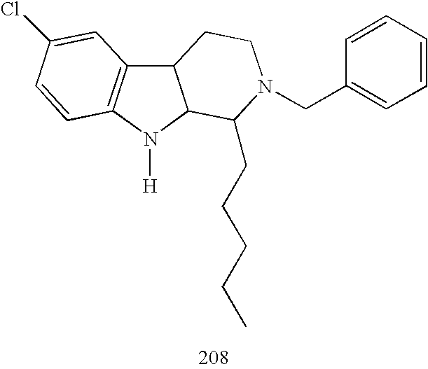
C12C3=C(N([H])C1C(CCCCC)N(CC1=CC=CC=C1)CC2)C=CC(Cl)=C3
